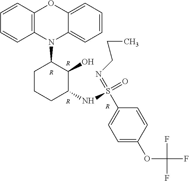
[R].[R].[R].N1(C2CCCC(NS(C3=CC=C(OC(F)(F)F)C=C3)(=NCCC)=O)C2O)C2=CC=CC=C2OC2=C1C=CC=C2.[R]
